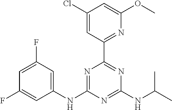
C1=C(F)C=C(NC2=NC(C3=NC(OC)=CC(Cl)=C3)=NC(NC(C)C)=N2)C=C1F
